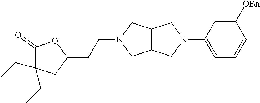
C12C(CN(C3=CC=CC([OBn])=C3)C1)CN(CCC1OC(=O)C(CC)(CC)C1)C2
